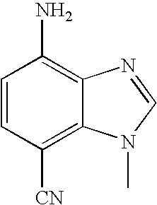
C1=CC([CN])=C2C(=C1N)N=CN2C
